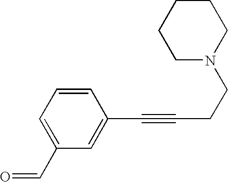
C1(C=O)=CC=CC(C#CCCN2CCCCC2)=C1
